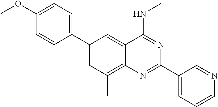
C1(C2=CC=C(OC)C=C2)=CC(C)=C2C(=C1)C(NC)=NC(C1=CC=CN=C1)=N2
